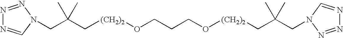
C(C(C[(CH2)2]OCCCO[(CH2)2]CC(CN1C=NN=N1)(C)C)(C)C)N1C=NN=N1
